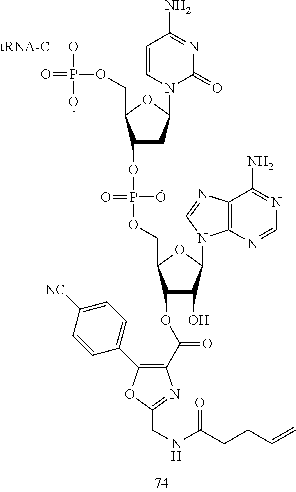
C1(OP(=O)(O)OCC2C(OC(C3=C(C4=CC=C([NC])C=C4)OC(CNC(CCC=C)=O)=N3)=O)C(O)C(N3C4=C(C(N)=NC=N4)N=C3)O2)CC(N2C(=O)N=C(N)C=C2)OC1COP(=O)(O)O
